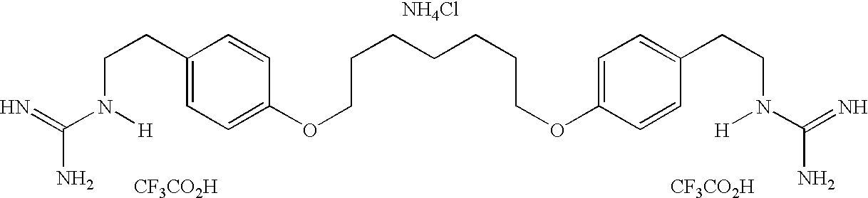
C1(CCN(C(=N)N)[H])=CC=C(OCCCCCCCOC2=CC=C(CCN(C(=N)N)[H])C=C2)C=C1.[CF3CO2H].[CF3CO2H].[NH4Cl]
